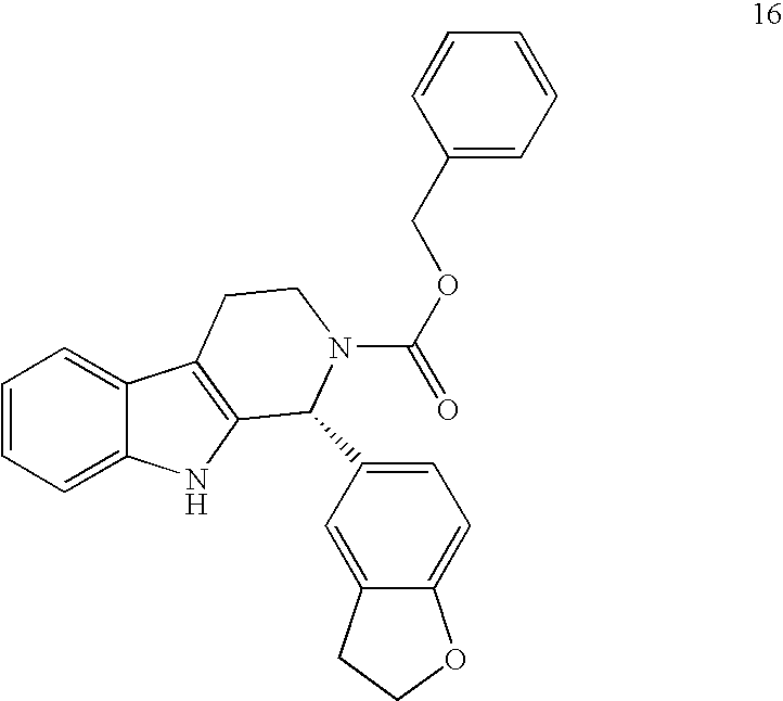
C1=CC=C2C(=C1)C1=C(N2)C(C2=CC=C3C(=C2)CCO3)N(C(OCC2=CC=CC=C2)=O)CC1
